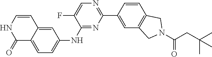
C1=CNC(=O)C2=CC=C(NC3=NC(C4=CC5=C(C=C4)CN(C(CC(C)(C)C)=O)C5)=NC=C3F)C=C12
